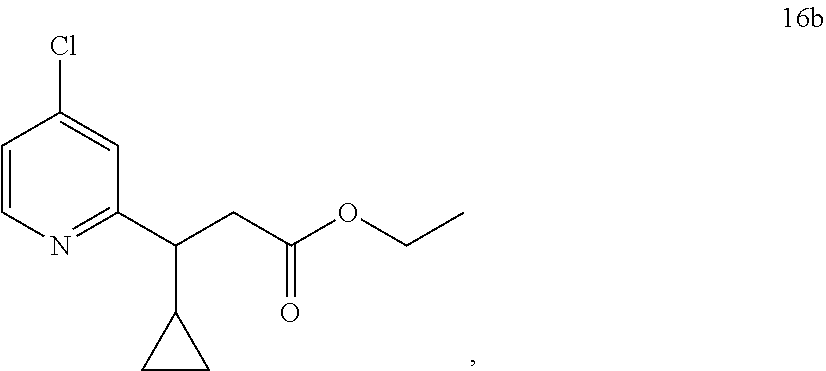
C1=CN=C(C(CC(OCC)=O)C2CC2)C=C1Cl
